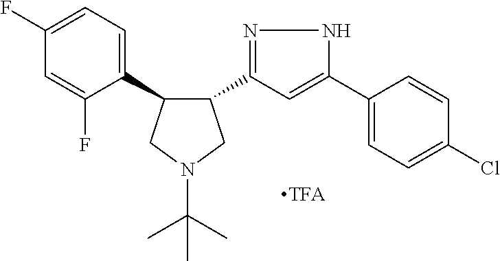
C1(C2=NNC(C3=CC=C(Cl)C=C3)=C2)C(C2=CC=C(F)C=C2F)CN(C(C)(C)C)C1
